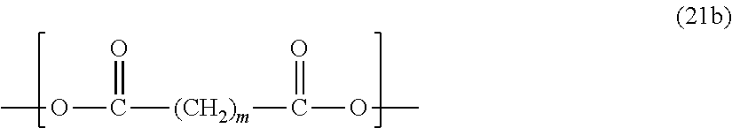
O(C([(CH2)m]C(OC)=O)=O)C
